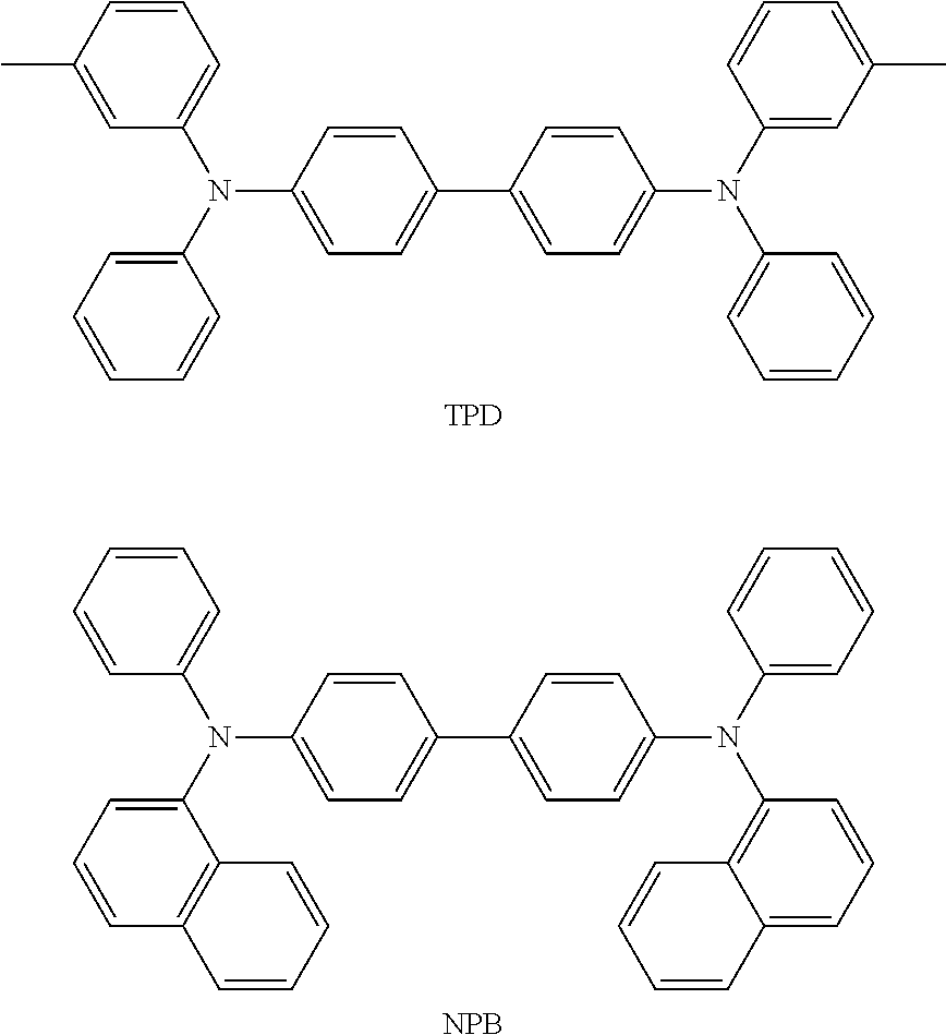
C1(C2=CC=C(N(C3=CC(C)=CC=C3)C3=CC=CC=C3)C=C2)=CC=C(N(C2=CC=CC=C2)C2=CC=CC(C)=C2)C=C1.[TPD].C1(C2=CC=C(N(C3=CC=CC=C3)C3=C4C(=CC=C3)C=CC=C4)C=C2)=CC=C(N(C2=CC=CC3=C2C=CC=C3)C2=CC=CC=C2)C=C1.[NPB]
